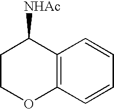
C12=C(C=CC=C1)OCCC2[NHAc]
